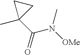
CC1(C(N([OMe])C)=O)CC1
